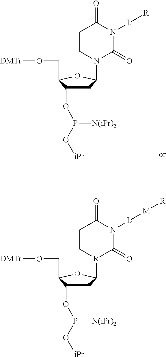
C1C(OP(O[iPr])[N(iPr)2])C(CO[DMTr])OC1N1C(=O)N([L][R])C(=O)C=C1.C1C(OP(O[iPr])[N(iPr)2])C(CO[DMTr])OC1[R]1C(=O)N([L][M][R])C(=O)C=C1
